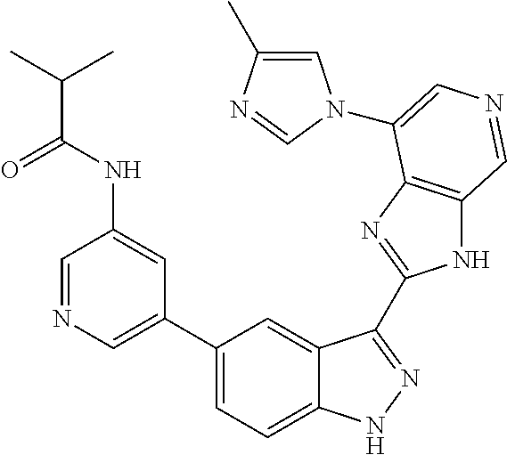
C1=C(C)N=CN1C1=CN=CC2=C1N=C(C1=NNC3=CC=C(C4=CN=CC(NC(C(C)C)=O)=C4)C=C31)N2
